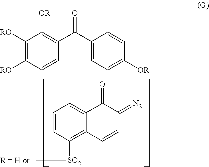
C1=CC([SO2]C)=C2C(=C1)C(=O)C(=[N2])C=C2.C1([RO])=C([RO])C=CC(C(C2=CC=C([OR])C=C2)=O)=C1[OR]
